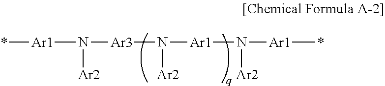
*[Ar1]N([Ar2])[Ar3]N([Ar2])[Ar1]N([Ar1]*)[Ar2]
